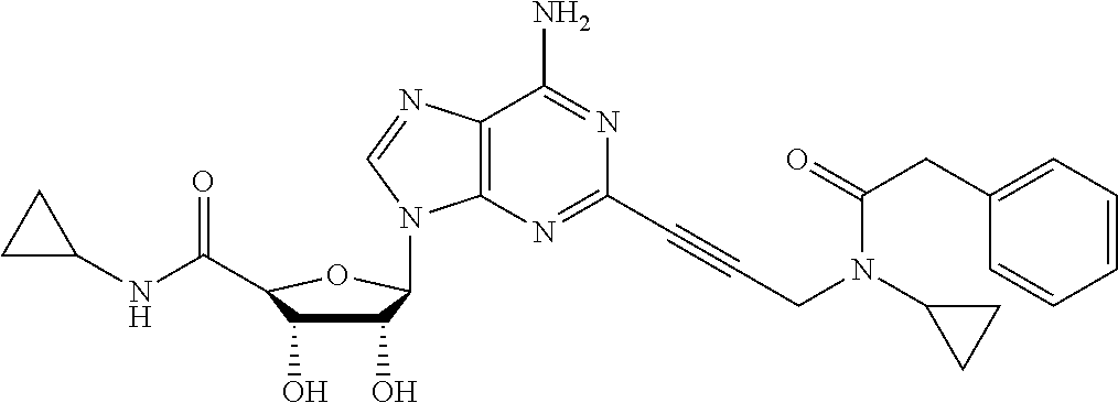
C12=C(N=C(C#CCN(C3CC3)C(CC3=CC=CC=C3)=O)N=C1N)N(C1C(O)C(O)C(C(=O)NC3CC3)O1)C=N2
